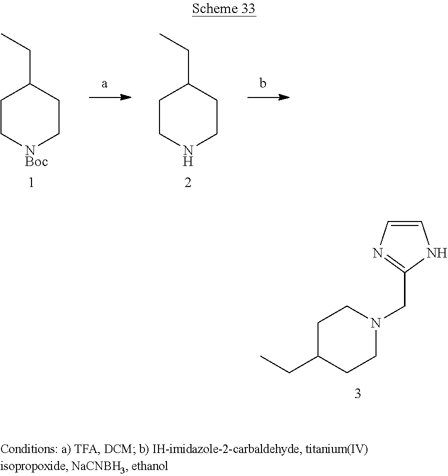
C1C[NBoc]CCC1CC.C1CNCCC1CC.C1C(CC)CCN(CC2=NC=CN2)C1
